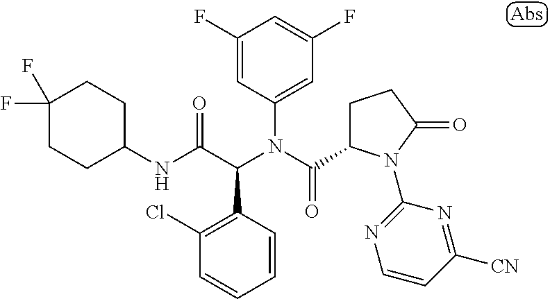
C1(F)=CC(N(C(=O)C2CCC(=O)N2C2=NC=CC([CN])=N2)C(C(NC2CCC(F)(F)CC2)=O)C2=C(Cl)C=CC=C2)=CC(F)=C1
